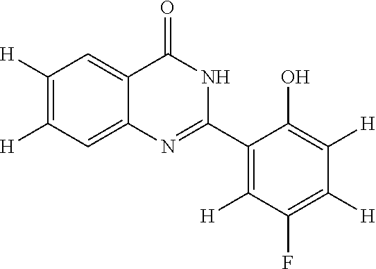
C1([H])=C([H])C=C2C(=C1)C(=O)NC(C1=C([H])C(F)=C([H])C([H])=C1O)=N2
